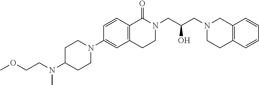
N1(C2=CC3=C(C=C2)C(=O)N(CC(CN2CCC4=C(C2)C=CC=C4)O)CC3)CCC(N(CCOC)C)CC1
